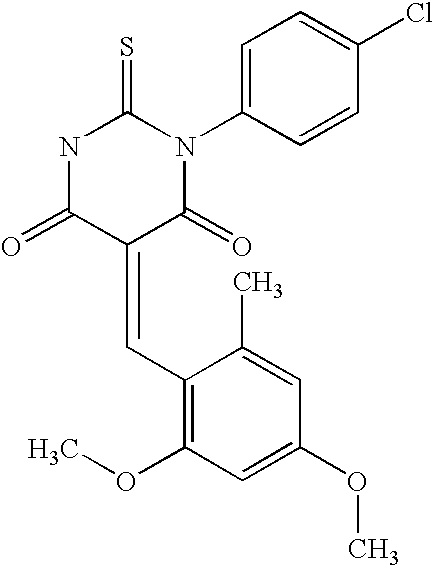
N1C(=O)C(=CC2=C(OC)C=C(OC)C=C2C)C(=O)N(C2=CC=C(Cl)C=C2)C1=S
